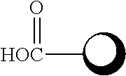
[HOC](C)=O
